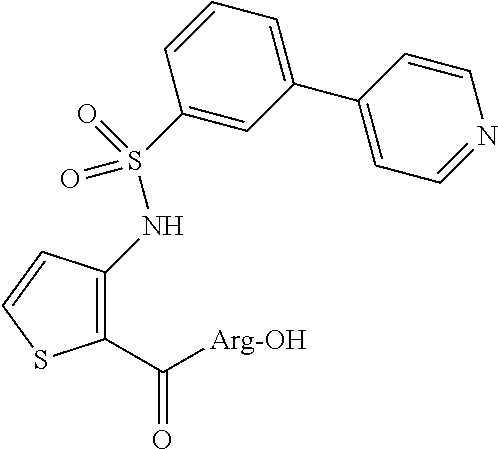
C1(C([Arg-OH])=O)=C(NS(=O)(=O)C2=CC(C3=CC=NC=C3)=CC=C2)C=CS1
